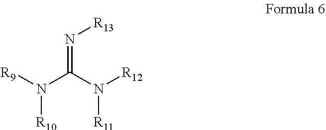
[R9]N(C(N([R12])[R11])=N[R13])[R10]
